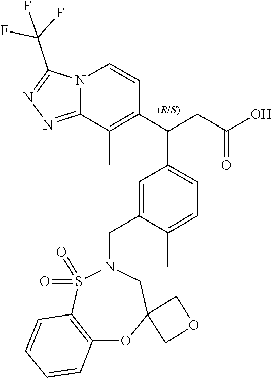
C12=C(S(=O)(=O)N(CC3=CC(C(C4=C(C)C5=NN=C(C(F)(F)F)N5C=C4)CC(O)=O)=CC=C3C)CC3(O1)COC3)C=CC=C2
